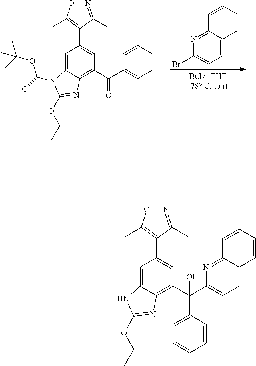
C1=C2C(=NC(Br)=C1)C=CC=C2.N1=C(C)C(C2=CC(C(C3=CC=CC=C3)=O)=C3C(=C2)N(C(=O)OC(C)(C)C)C(OCC)=N3)=C(C)O1.N1=C(C)C(C2=CC(C(C3=CC=C4C(=N3)C=CC=C4)(C3=CC=CC=C3)O)=C3C(=C2)NC(OCC)=N3)=C(C)O1
